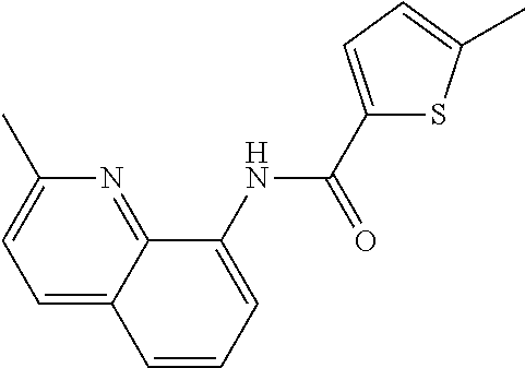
C1(C(=O)NC2=CC=CC3=CC=C(C)N=C23)=CC=C(C)S1
